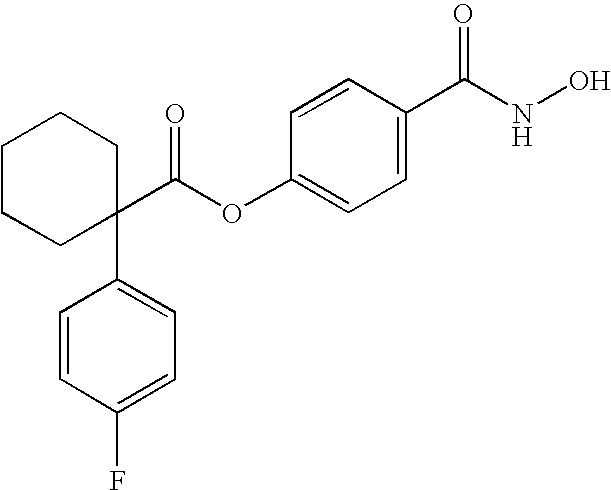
C1CCC(C(OC2=CC=C(C(NO)=O)C=C2)=O)(C2=CC=C(F)C=C2)CC1
